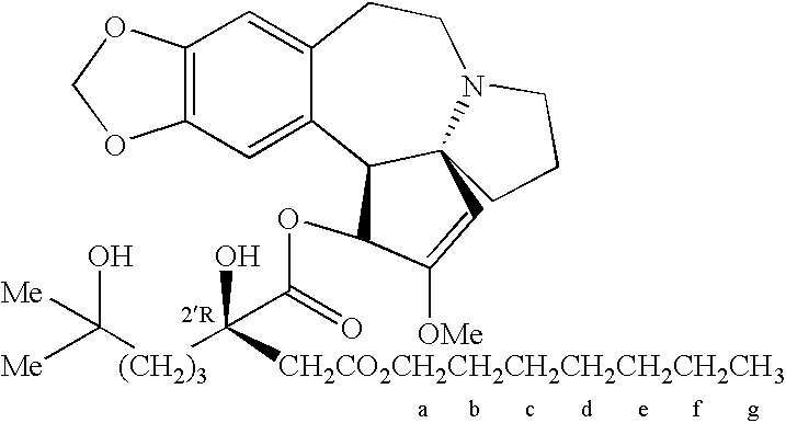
C12=C(C=C3C(=C1)CCN1C4(C3C(OC(=O)C([(CH2)3]C([Me])(O)[Me])(O)[CH2CO2CH2CH2CH2CH2CH2CH2CH3])C([OMe])=C4)CCC1)OCO2
